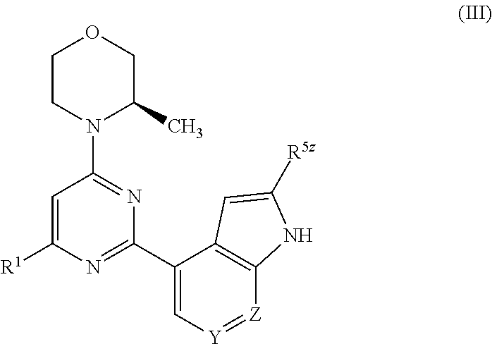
C1=C([R1])N=C(C2=C[Y]=[Z]C3=C2C=C([R5z])N3)N=C1N1C(C)COCC1
